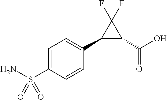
C1(C2=CC=C(S(N)(=O)=O)C=C2)C(C(O)=O)C1(F)F
